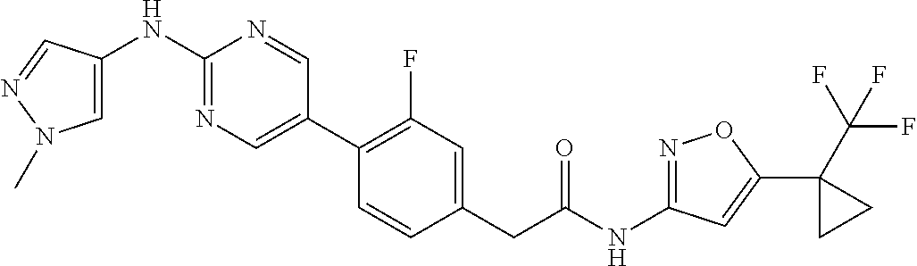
C1(C2=CN=C(NC3=CN(C)N=C3)N=C2)=C(F)C=C(CC(NC2=NOC(C3(C(F)(F)F)CC3)=C2)=O)C=C1
